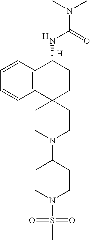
C1CN(C2CCN(S(C)(=O)=O)CC2)CCC12CCC(NC(N(C)C)=O)C1=C2C=CC=C1.[H].[H]
